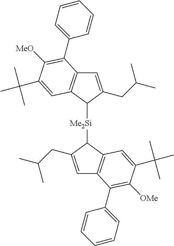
C1=C(CC(C)C)C([Me2Si]C2C3=C(C=C2CC(C)C)C(C2=CC=CC=C2)=C([OMe])C(C(C)(C)C)=C3)C2=C1C(C1=CC=CC=C1)=C([MeO])C(C(C)(C)C)=C2
